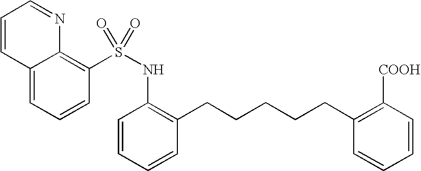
C1=CC=NC2=C(S(=O)(NC3=C(CCCCCC4=C([COOH])C=CC=C4)C=CC=C3)=O)C=CC=C12
